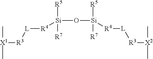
[X1](C)(C)[R3][L][R4][Si](O[Si]([R5])([R7])[R4][L][R3][X2](C)C)([R5])[R7]
